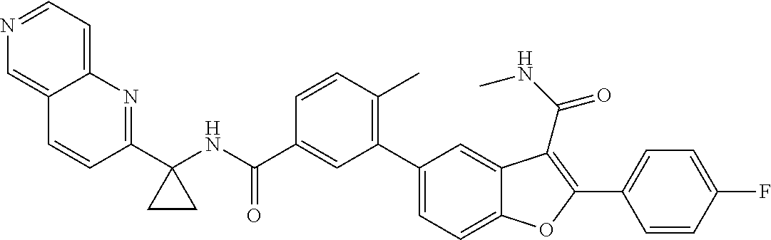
C1(C2(NC(C3=CC(C4=CC=C5C(=C4)C(C(NC)=O)=C(C4=CC=C(F)C=C4)O5)=C(C)C=C3)=O)CC2)=NC2=CC=NC=C2C=C1
